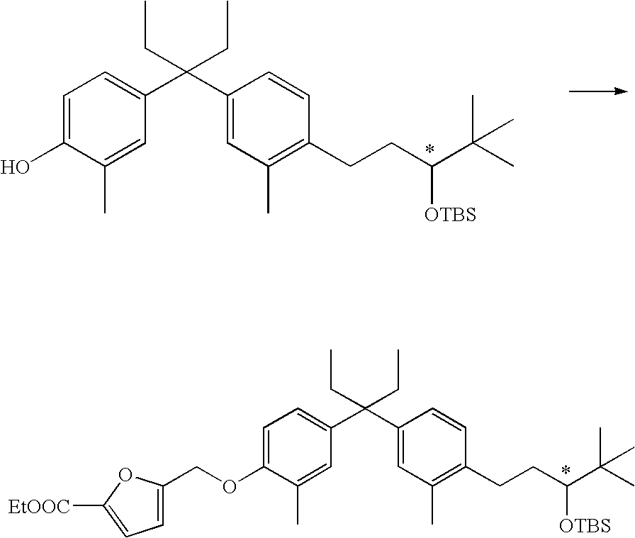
C1=C(OCC2=CC=C([EtOOC])O2)C(C)=CC(C(C2=CC(C)=C(CCC([OTBS])C(C)(C)C)C=C2)(CC)CC)=C1.C1=C(O)C(C)=CC(C(C2=CC(C)=C(CCC([OTBS])C(C)(C)C)C=C2)(CC)CC)=C1
